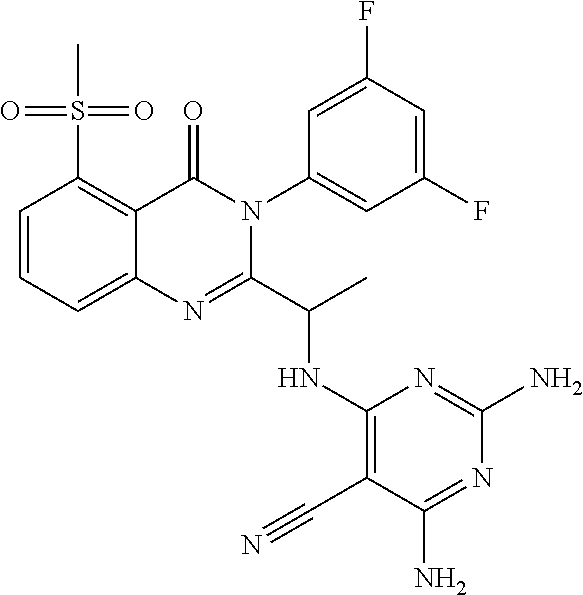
C1=CC=C2C(=C1S(=O)(C)=O)C(=O)N(C1=CC(F)=CC(F)=C1)C(C(C)NC1=C(C#N)C(N)=NC(N)=N1)=N2
